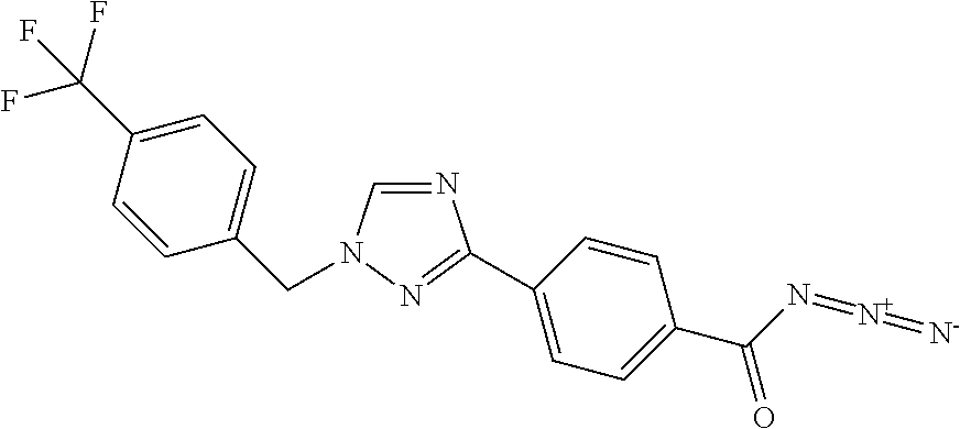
N1=CN(CC2=CC=C(C(F)(F)F)C=C2)N=C1C1=CC=C(C(N=[N+]=[N-])=O)C=C1
